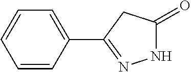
C1=CC(C2=NNC(=O)C2)=CC=C1
